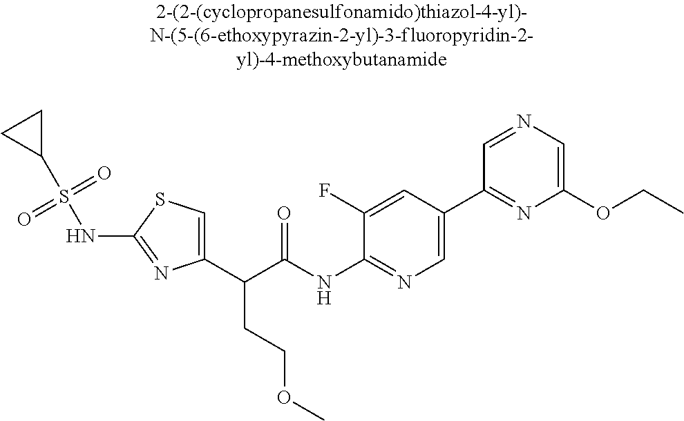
C1(C(C(NC2=NC=C(C3=NC(OCC)=CN=C3)C=C2F)=O)CCOC)=CSC(NS(C2CC2)(=O)=O)=N1
